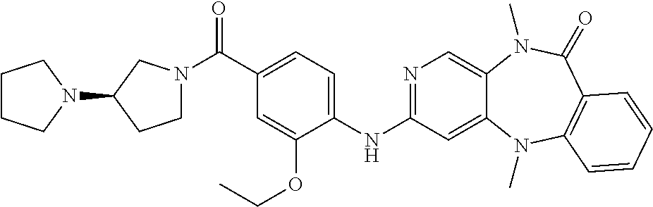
C(C1=CC=C(NC2=NC=C3C(=C2)N(C)C2=C(C(=O)N3C)C=CC=C2)C(OCC)=C1)(=O)N1CCC(N2CCCC2)C1
